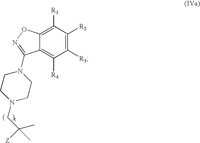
C1([R3])=C([R2])C([R1])=C2C(=C1[R4])C(N1CCN(CC(C)([Z])C)CC1)=NO2
